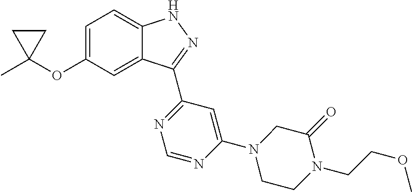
C1C(C)(OC2=CC=C3C(=C2)C(C2=NC=NC(N4CCN(CCOC)C(=O)C4)=C2)=NN3)C1
